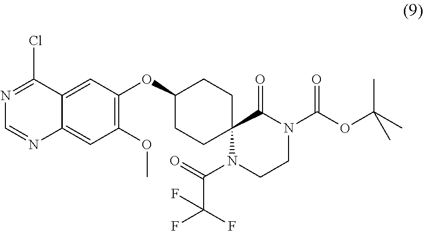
N1=C(Cl)C2=CC(OC3CCC4(CC3)N(C(=O)C(F)(F)F)CCN(C(OC(C)(C)C)=O)C4=O)=C(OC)C=C2N=C1
